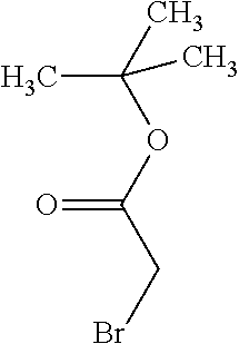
CC(OC(=O)CBr)(C)C
